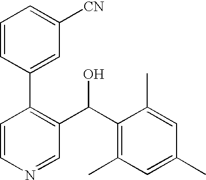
C1=CN=CC(C(C2=C(C)C=C(C)C=C2C)O)=C1C1=CC([CN])=CC=C1
